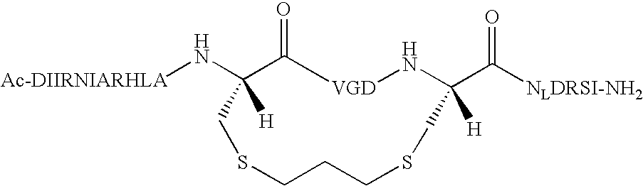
[Ac-DIIRNIARHLA]NC1([H])C(=O)[VGD]NC(C([NLDRSI-NH2])=O)([H])CSCCCSC1
